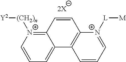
[Y2][(CH2)n][N+]1=C2C(=CC=C1)C1=C(C=C2)[N+]([L][M])=CC=C1
